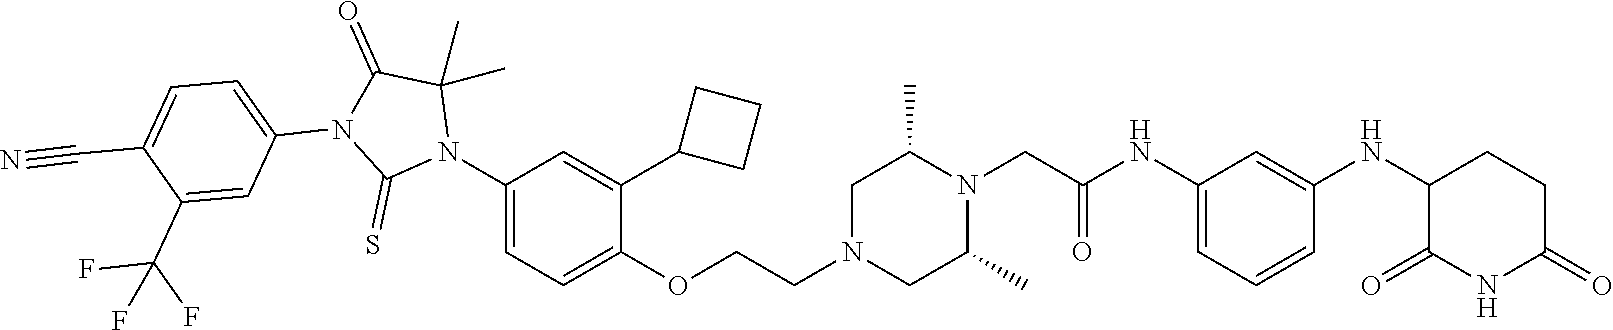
C1=C(NC(CN2C(C)CN(CCOC3=CC=C(N4C(C)(C)C(=O)N(C5=CC=C(C#N)C(C(F)(F)F)=C5)C4=S)C=C3C3CCC3)CC2C)=O)C=C(NC2C(=O)NC(=O)CC2)C=C1
